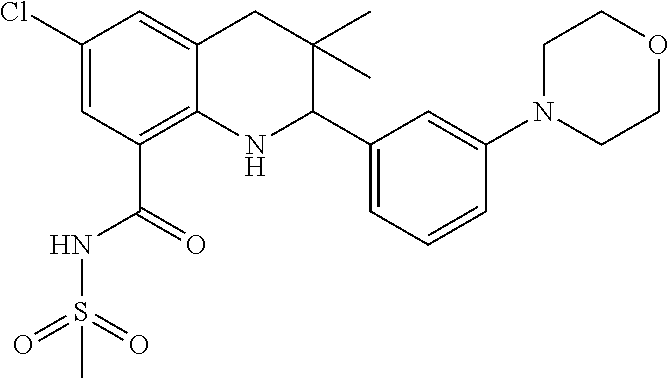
C1(Cl)=CC(C(=O)NS(=O)(=O)C)=C2C(=C1)CC(C)(C)C(C1=CC=CC(N3CCOCC3)=C1)N2
